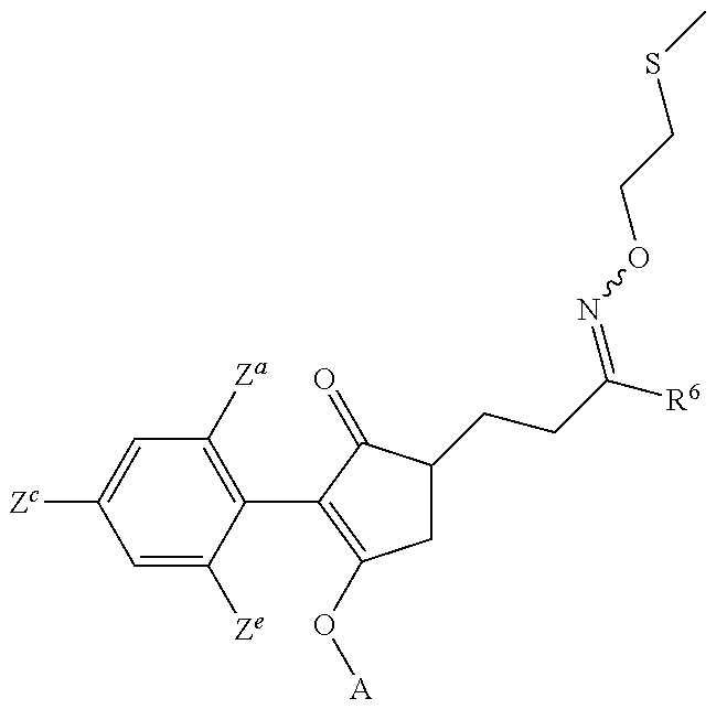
C1=C([Ze])C(C2=C(O[A])CC(CCC([R6])=NOCCSC)C2=O)=C([Za])C=C1[Zc]
